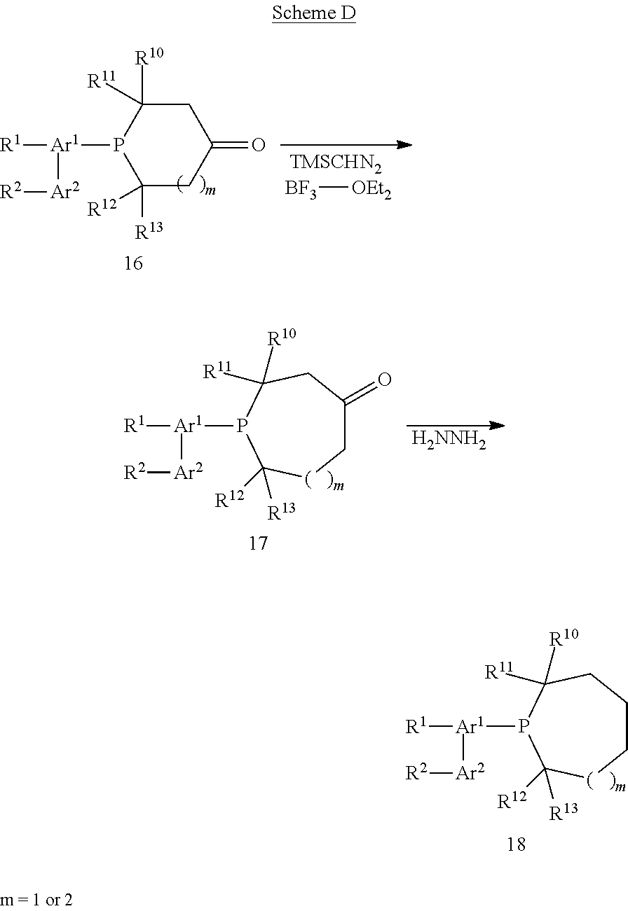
[Ar1]([R1])([Ar2][R2])P1C([R10])([R11])CCC[(   )m]C1([R13])[R12].C1([R13])([R12])CC(=O)CC([R10])([R11])P1[Ar1]([R1])[Ar2][R2].[BF3][OEt2].[Ar1]([R1])([Ar2][R2])P1C([R10])([R11])CC(=O)C[(   )m]C1([R13])[R12].[H2NNH2]
